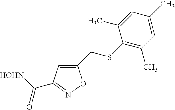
C1(CSC2=C(C)C=C(C)C=C2C)=CC(C([HOHN])=O)=NO1
